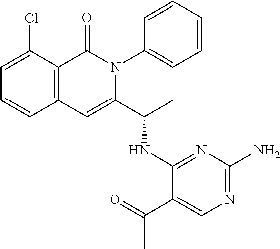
C1(Cl)=CC=CC2=C1C(=O)N(C1=CC=CC=C1)C(C(C)NC1=NC(N)=NC=C1C(C)=O)=C2
